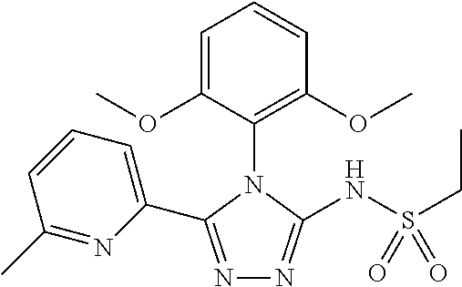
N1=C(C2=CC=CC(C)=N2)N(C2=C(OC)C=CC=C2OC)C(NS(CC)(=O)=O)=N1
